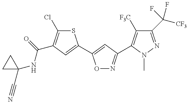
C1(NC(=O)C2=C(Cl)SC(C3=CC(C4=C([F3C])C(C([CF3])(F)F)=NN4C)=NO3)=C2)(C#N)CC1
